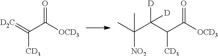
C(C([OCD3])=O)(=[D2C])[CD3].C(C([OCD3])=O)(C(C(C)([NO2])C)([D])[D])[CD3]
